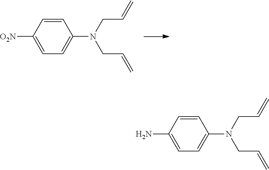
C1=CC([O2N])=CC=C1N(CC=C)CC=C.C1=CC(N)=CC=C1N(CC=C)CC=C
